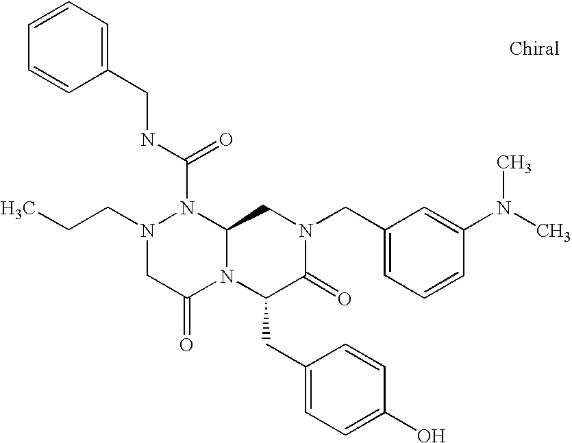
N(C(N1N(CCC)CC(=O)N2C1CN(CC1=CC=CC(N(C)C)=C1)C(=O)C2CC1=CC=C(O)C=C1)=O)CC1=CC=CC=C1
